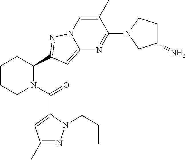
C1CCN(C(=O)C2=CC(C)=NN2CCC)C(C2=NN3C(=C2)N=C(N2CC(N)CC2)C(C)=C3)C1
